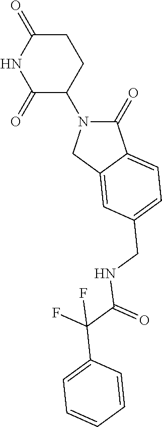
C1(=O)N(C2C(=O)NC(=O)CC2)CC2=CC(CNC(C(C3=CC=CC=C3)(F)F)=O)=CC=C12
